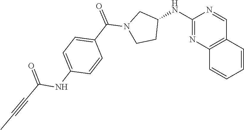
C1(NC2CN(C(C3=CC=C(NC(C#CC)=O)C=C3)=O)CC2)=NC2=C(C=N1)C=CC=C2
